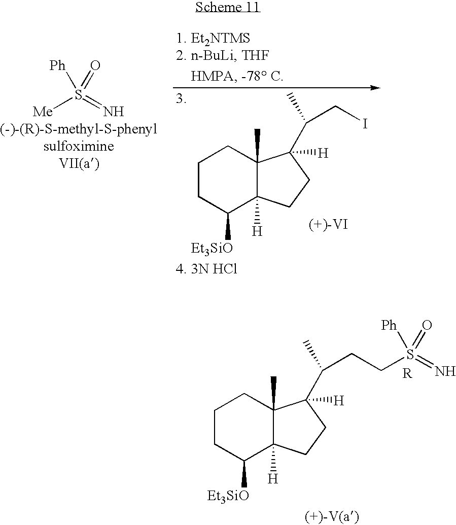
C1CC([Et3SiO])C2([H])C(C)(C1)C(C(C)CI)([H])CC2.S(=O)([Me])([Ph])=N.[(-)-(R)-S-methyl-S-phenylsulfoximineVII(a)].[4. 3N HCl].C1CC([Et3SiO])C2([H])C(C)(C1)C(C(C)CCS(=N)([Ph])=O)([H])CC2.[R]
